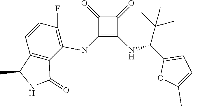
C1(NC2=C(F)C=CC3=C2C(=O)NC3C)=C(NC(C2=CC=C(C)O2)C(C)(C)C)C(=O)C1=O
